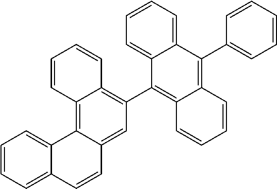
C1=CC=CC2=C(C3=C4C(=C(C5=CC=CC=C5)C5=CC=CC=C35)C=CC=C4)C=C3C(=C12)C1=CC=CC=C1C=C3
